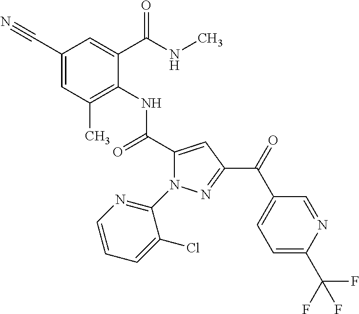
C1(C#N)=CC(C)=C(NC(C2=CC(C(=O)C3=CC=C(C(F)(F)F)N=C3)=NN2C2=NC=CC=C2Cl)=O)C(C(NC)=O)=C1
